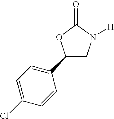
C1(C2=CC=C(Cl)C=C2)CN([H])C(=O)O1
